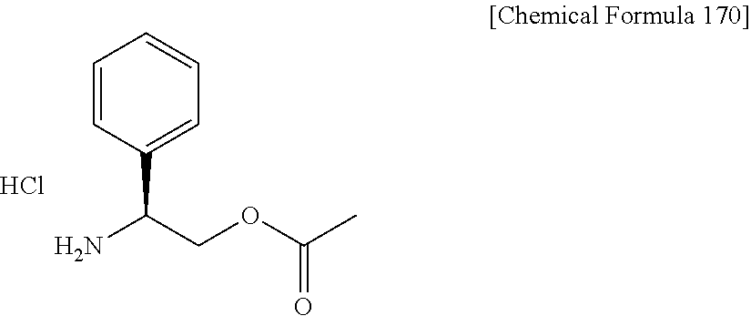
C1=CC(C(COC(C)=O)N)=CC=C1.Cl
